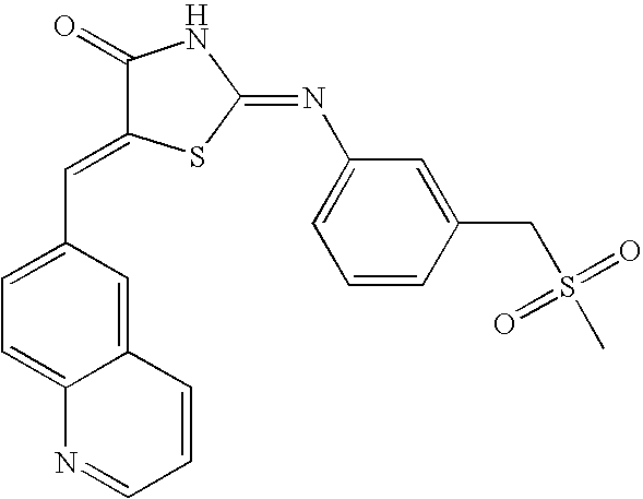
C1=CC(CS(C)(=O)=O)=CC(N=C2SC(=CC3=CC=C4C(=C3)C=CC=N4)C(=O)N2)=C1
